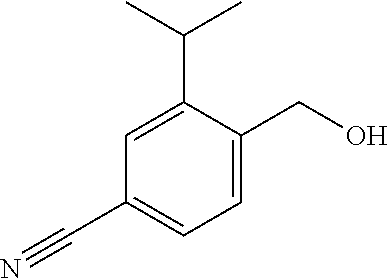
C1=C(C(C)C)C(CO)=CC=C1C#N
